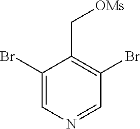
C1(Br)=CN=CC(Br)=C1C[OMs]
